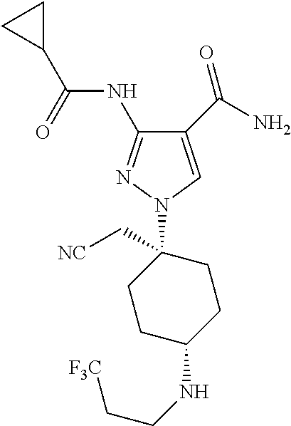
C1(C(N)=O)=CN(C2(C[NC])CCC(NCC[F3C])CC2)N=C1NC(C1CC1)=O
